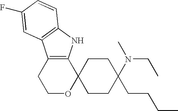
C1OC2(C3=C(C1)C1=C(N3)C=CC(F)=C1)CCC(CCCC)(N(CC)C)CC2
